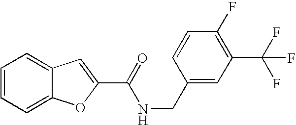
C1(C(=O)NCC2=CC(C(F)(F)F)=C(F)C=C2)=CC2=CC=CC=C2O1
